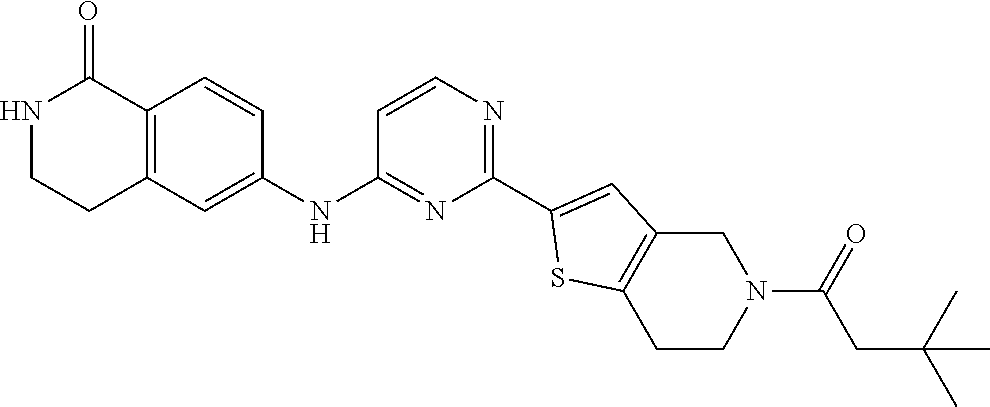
N1CCC2=C(C1=O)C=CC(NC1=NC(C3=CC4=C(S3)CCN(C(=O)CC(C)(C)C)C4)=NC=C1)=C2
